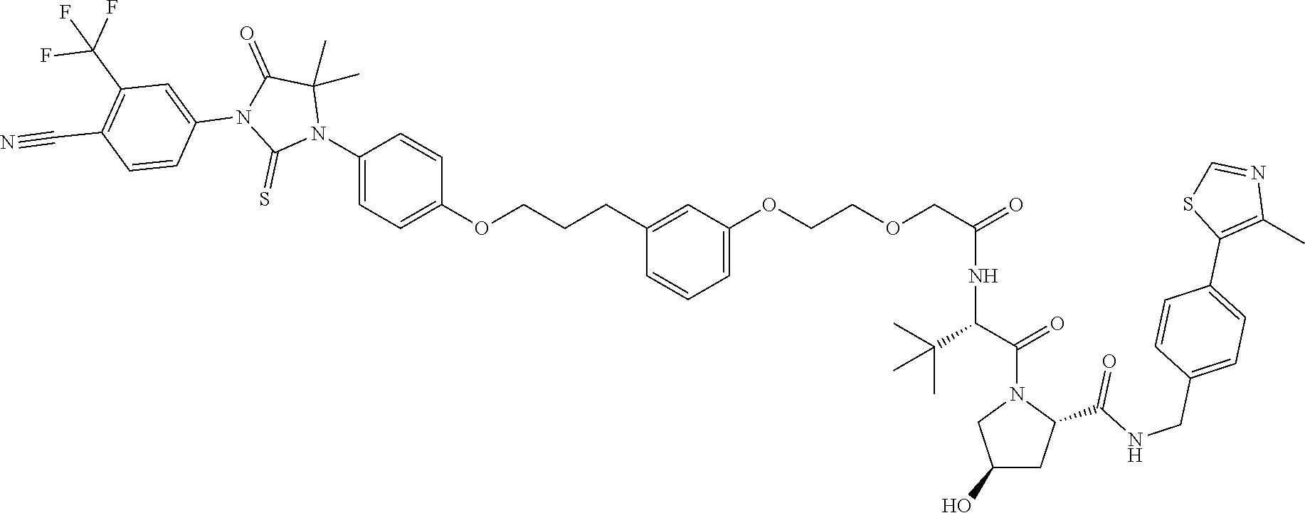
C1(O)CC(C(NCC2=CC=C(C3=C(C)N=CS3)C=C2)=O)N(C(C(C(C)(C)C)NC(=O)COCCOC2=CC=CC(CCCOC3=CC=C(N4C(C)(C)C(=O)N(C5=CC(C(F)(F)F)=C(C#N)C=C5)C4=S)C=C3)=C2)=O)C1
